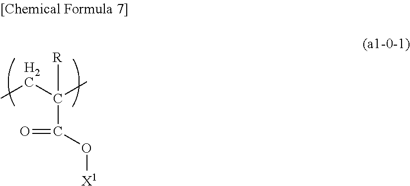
C(C(CC)(C)[R])(O[X1])=O
